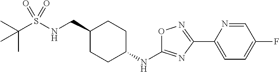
CC(S(NCC1CCC(NC2=NC(C3=CC=C(F)C=N3)=NO2)CC1)(=O)=O)(C)C
